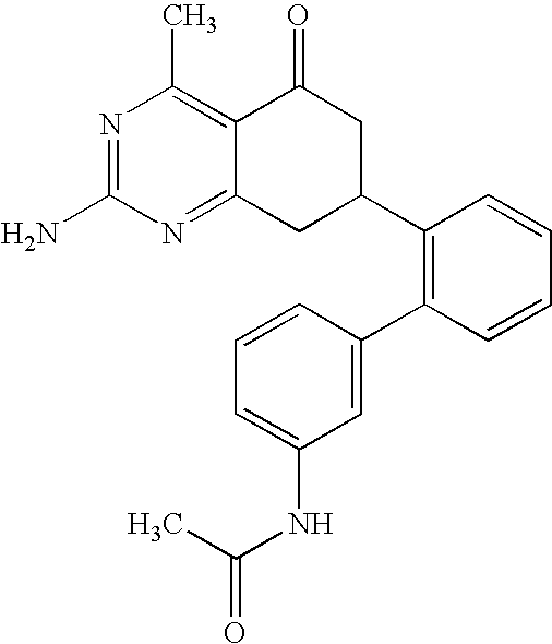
C12=NC(N)=NC(C)=C1C(=O)CC(C1=C(C3=CC(NC(C)=O)=CC=C3)C=CC=C1)C2
